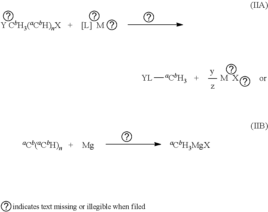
[YL][aCbH3].[M  X].[Mg]
